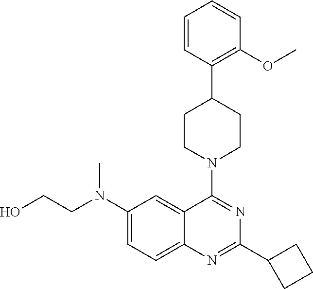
C1(N(CCO)C)=CC=C2C(=C1)C(N1CCC(C3=C(OC)C=CC=C3)CC1)=NC(C1CCC1)=N2
